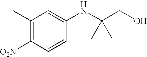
C1(C)=C([O2N])C=CC(NC(CO)(C)C)=C1
